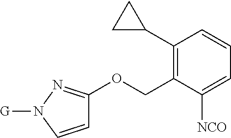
C1(C2CC2)=C(COC2=NN([G])C=C2)C([NCO])=CC=C1
